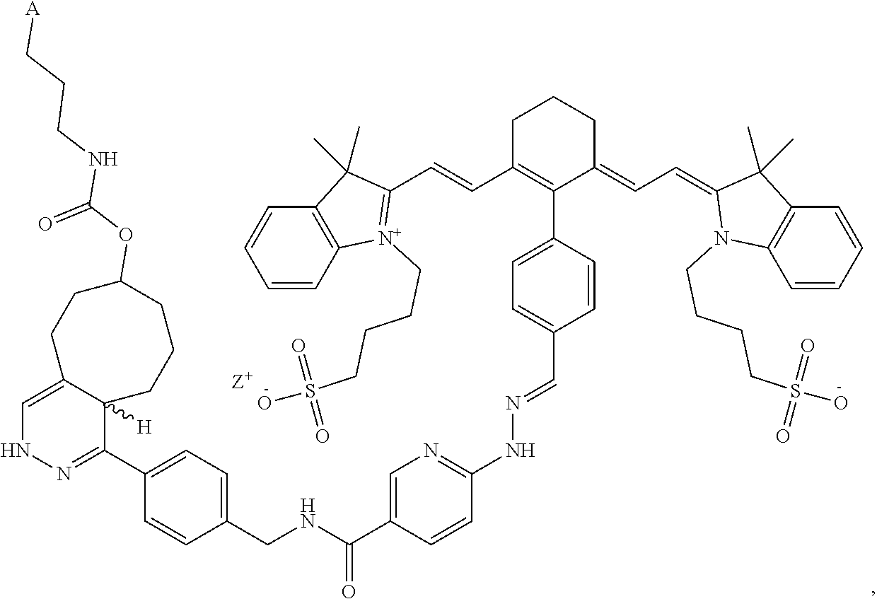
C1(CNC(C2=CN=C(NN=CC3=CC=C(C4=C(C=CC5=[N+](CCCCS(O)(=O)=O)C6=C(C5(C)C)C=CC=C6)CCCC4=CC=C4N(CCCCS(O)(=O)=O)C5=C(C4(C)C)C=CC=C5)C=C3)C=C2)=O)=CC=C(C2=NNC=C3C2([H])CCCC(OC(NCCC[A])=O)CC3)C=C1
